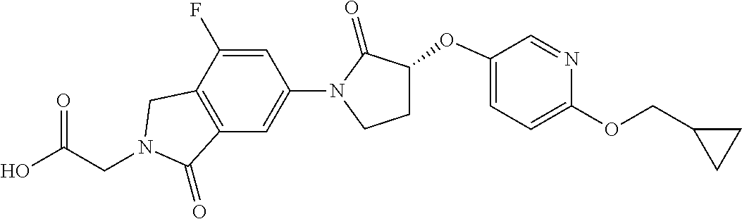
C(CN1CC2=C(C=C(N3C(=O)C(OC4=CC=C(OCC5CC5)N=C4)CC3)C=C2F)C1=O)(O)=O
